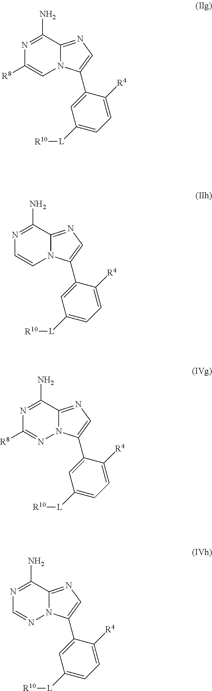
N1=C(N)C2=NC=C(C3=CC([L][R10])=CC=C3[R4])N2C=C1[R8].N1=C(N)C2=NC=C(C3=CC([L][R10])=CC=C3[R4])N2C=C1.N1=C(N)C2=NC=C(C3=CC([L][R10])=CC=C3[R4])N2N=C1[R8].N1=C(N)C2=NC=C(C3=CC([L][R10])=CC=C3[R4])N2N=C1
